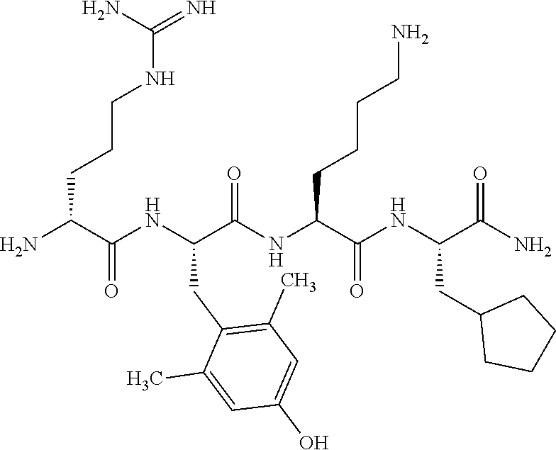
NC(C(NC(C(NC(C(NC(C(N)=O)CC1CCCC1)=O)CCCCN)=O)CC1=C(C)C=C(O)C=C1C)=O)CCCNC(=N)N
